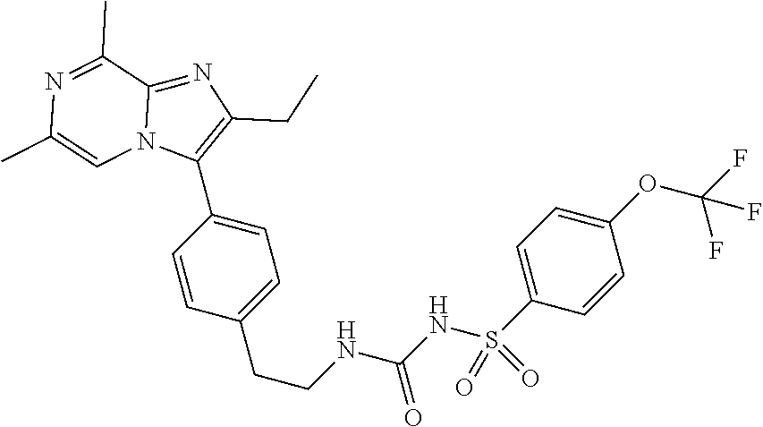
C1(S(NC(NCCC2=CC=C(C3=C(CC)N=C4N3C=C(C)N=C4C)C=C2)=O)(=O)=O)=CC=C(OC(F)(F)F)C=C1
